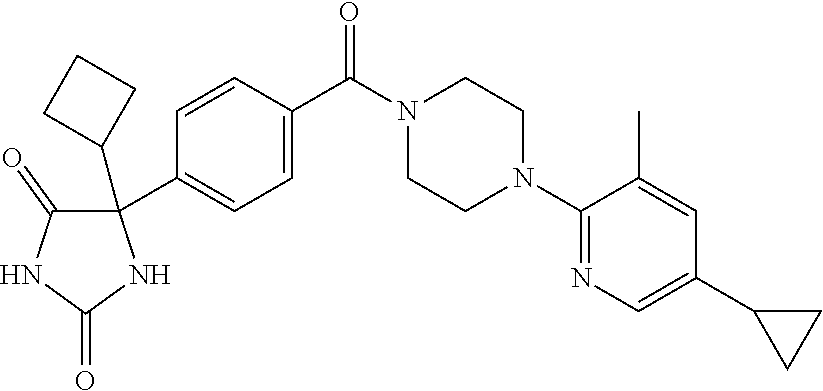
C1(N2CCN(C(C3=CC=C(C4(C5CCC5)C(=O)NC(=O)N4)C=C3)=O)CC2)=NC=C(C2CC2)C=C1C
